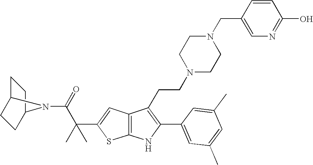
C1C2CCC(C1)N2C(=O)C(C1=CC2=C(S1)NC(C1=CC(C)=CC(C)=C1)=C2CCN1CCN(CC2=CN=C(O)C=C2)CC1)(C)C
